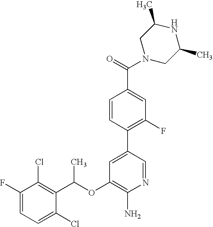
FC1=CC=C(Cl)C(C(OC2=C(N)N=CC(C3=C(F)C=C(C(N4CC(C)NC(C)C4)=O)C=C3)=C2)C)=C1Cl
